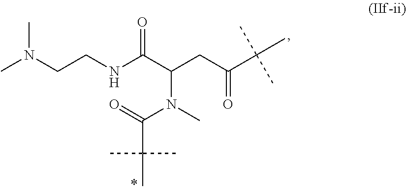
N(CCNC(C(CC(C(C)(C)C)=O)N(C(C(C)(C)C)=O)C)=O)(C)C
